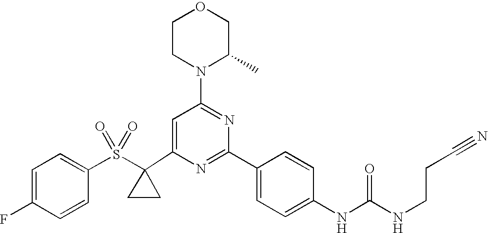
C1(C2(S(=O)(=O)C3=CC=C(F)C=C3)CC2)=CC(N2C(C)COCC2)=NC(C2=CC=C(NC(=O)NCCC#N)C=C2)=N1
